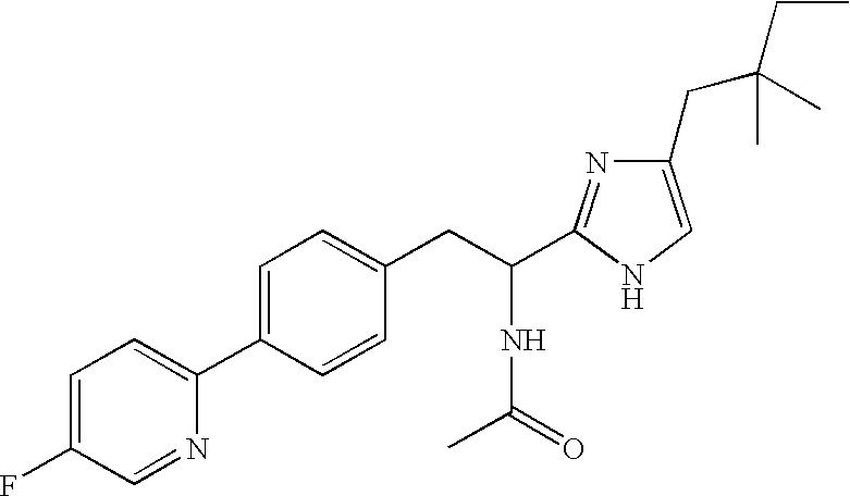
C1(C2=CC=C(F)C=N2)=CC=C(CC(C2=NC(CC(C)(CC)C)=CN2)NC(C)=O)C=C1
